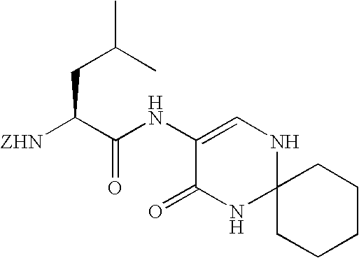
C(C(C(NC1=CNC2(NC1=O)CCCCC2)=O)[ZHN])C(C)C
